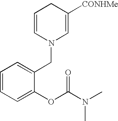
C1=CC=C(OC(N(C)C)=O)C(CN2C=C([CONHMe])CC=C2)=C1
